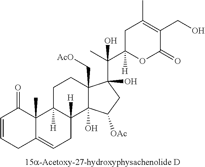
C1=CCC2=CCC3([H])C([H])(C2(C)C1=O)CCC1(C[AcO])C3(O)C([OAc])CC1(C(C)(C1([H])OC(=O)C(CO)=C(C)C1)O)O
